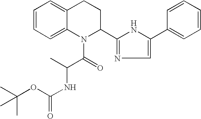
C1=CC=C2C(=C1)CCC(C1=NC=C(C3=CC=CC=C3)N1)N2C(C(NC(=O)OC(C)(C)C)C)=O
